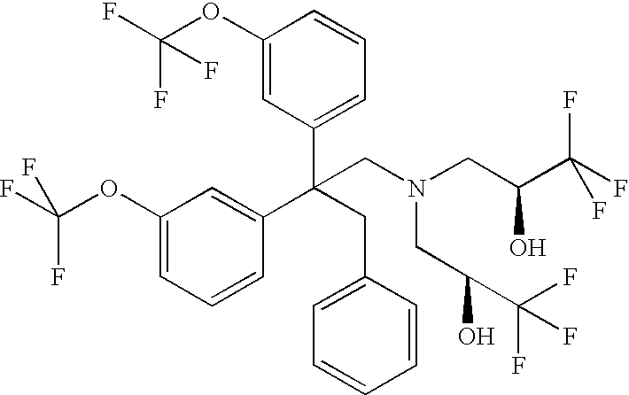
C1(OC(F)(F)F)=CC(C(CC2=CC=CC=C2)(C2=CC(OC(F)(F)F)=CC=C2)CN(CC(C(F)(F)F)O)CC(C(F)(F)F)O)=CC=C1
